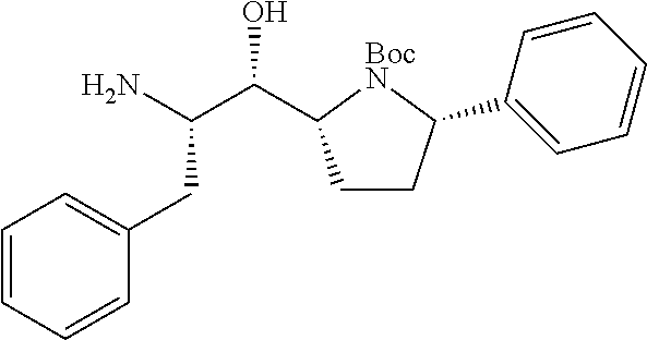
C1=CC=CC(CC(C(O)C2CCC(C3=CC=CC=C3)[BocN]2)N)=C1
